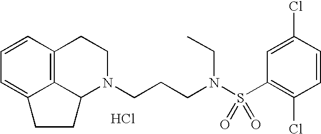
C12=C3C=CC=C1CCC2N(CCCN(S(C1=C(Cl)C=CC(Cl)=C1)(=O)=O)CC)CC3.Cl
